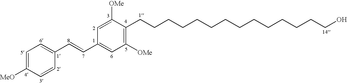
C1=C([MeO])C=CC(C=CC2=CC([OMe])=C(CCCCCCCCCCCCCCO)C([OMe])=C2)=C1
